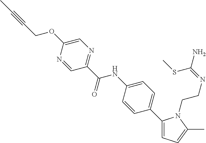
C1=C(OCC#CC)N=CC(C(NC2=CC=C(C3=CC=C(C)N3CCN=C(N)SC)C=C2)=O)=N1
